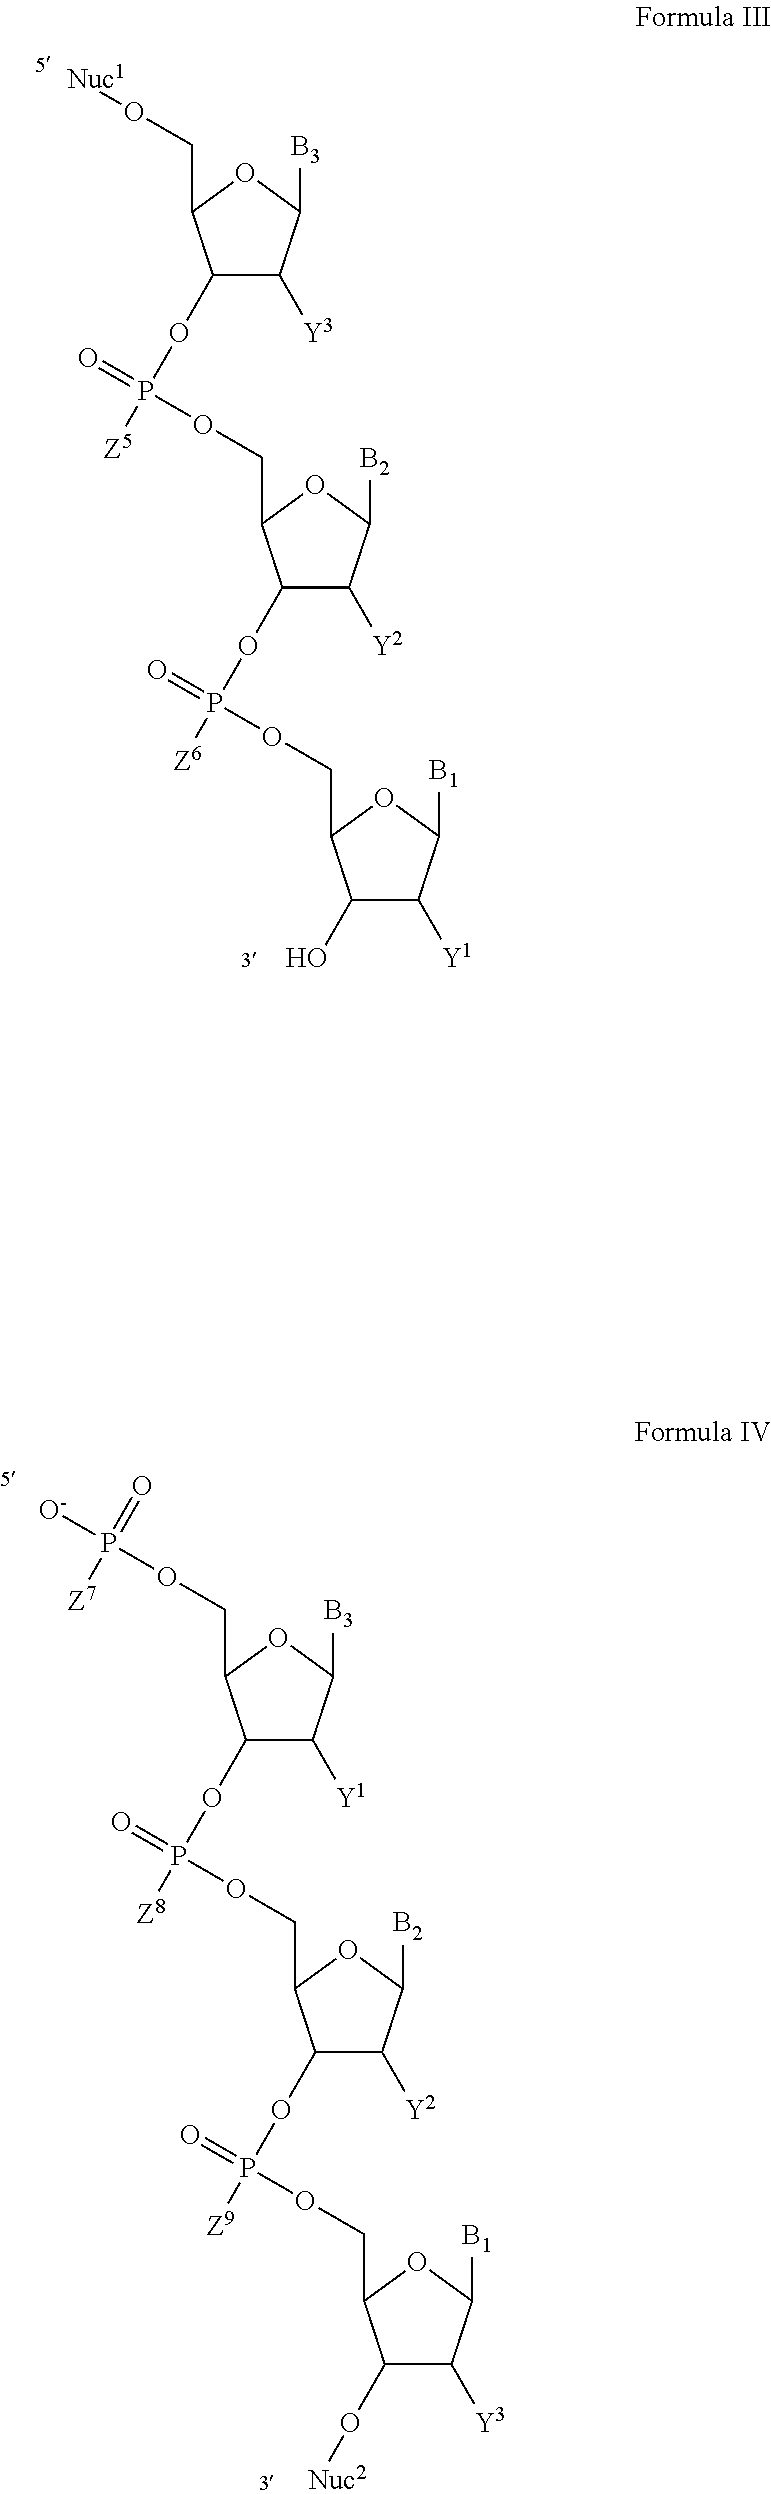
C1(OP(=O)(OCC2C(OP([Z6])(=O)OCC3C(O)C([Y1])C([B1])O3)C([Y2])C([B2])O2)[Z5])C([Y3])C([B3])OC1CO[Nuc1].C1(OP(=O)(OCC2C(OP([Z9])(=O)OCC3C(O[Nuc2])C([Y3])C([B1])O3)C([Y2])C([B2])O2)[Z8])C([Y1])C([B3])OC1COP([O-])([Z7])=O
